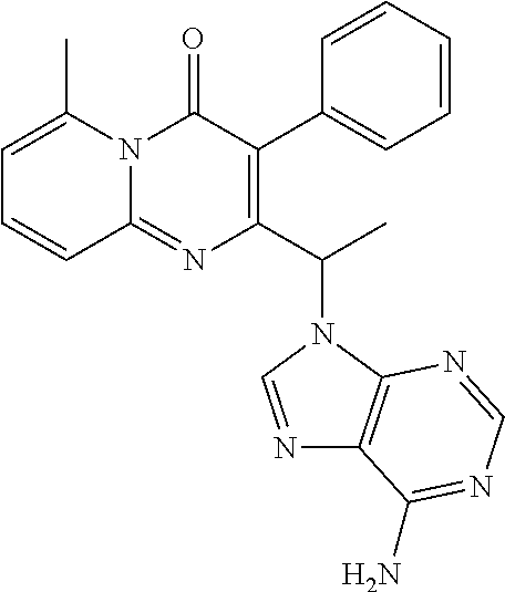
C1=C(C)N2C(=NC(C(C)N3C4=C(N=C3)C(N)=NC=N4)=C(C3=CC=CC=C3)C2=O)C=C1
